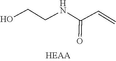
OCCNC(=O)C=C
